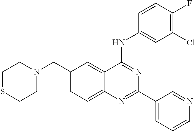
C1(CN2CCSCC2)=CC=C2C(=C1)C(NC1=CC(Cl)=C(F)C=C1)=NC(C1=CC=CN=C1)=N2
